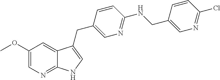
C1(OC)=CN=C2C(=C1)C(CC1=CN=C(NCC3=CN=C(Cl)C=C3)C=C1)=CN2
